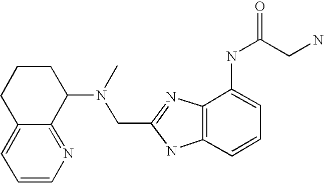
C12=CC=CN=C1C(N(C)CC1=NC3=C(N1)C=CC=C3NC(CN)=O)CCC2
